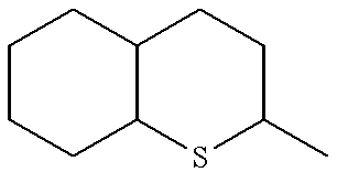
C1CCC2C(C1)CCC(C)S2
